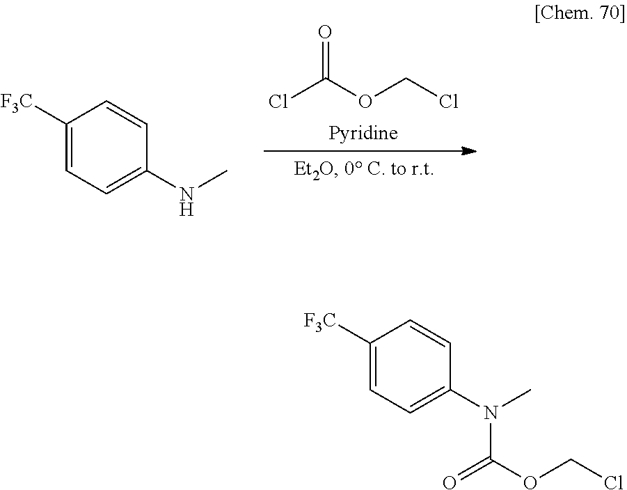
O=C(OCCl)Cl.C1([F3C])=CC=C(NC)C=C1.C1([F3C])=CC=C(N(C)C(=O)OCCl)C=C1
